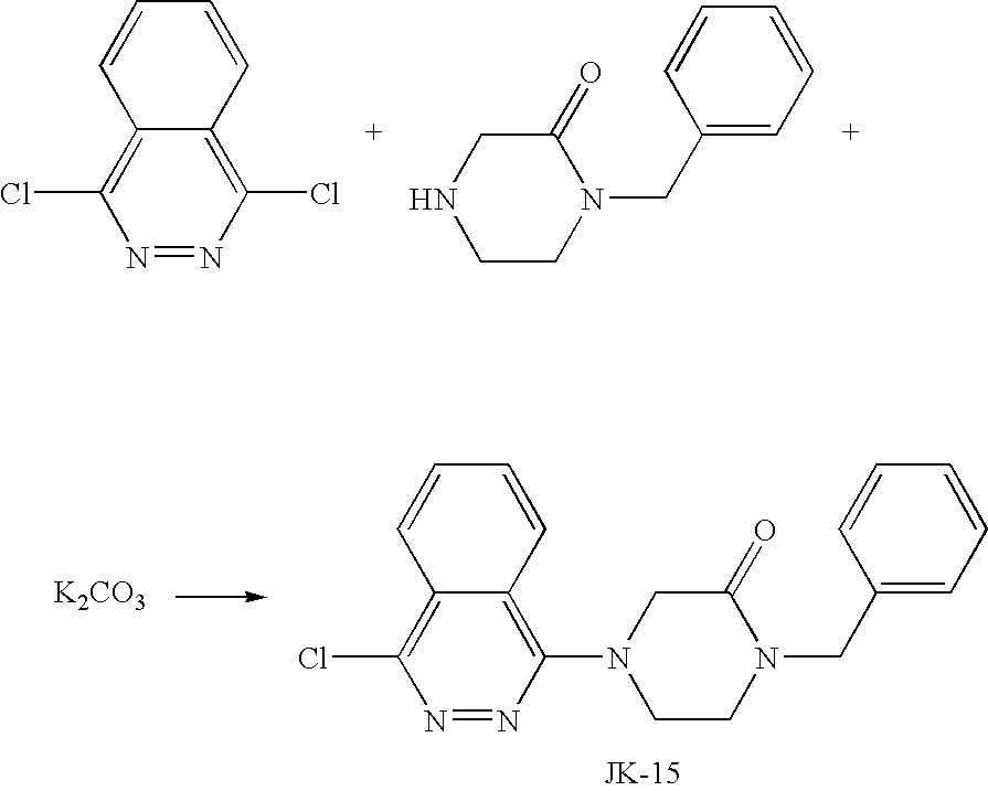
N1=NC(N2CCN(CC3=CC=CC=C3)C(=O)C2)=C2C(=C1Cl)C=CC=C2.[K2CO3].N1=NC(Cl)=C2C(=C1Cl)C=CC=C2.C1CN(CC2=CC=CC=C2)C(=O)CN1
